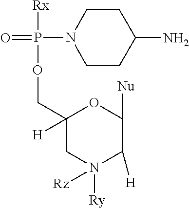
C1([H])(COP(N2CCC(N)CC2)(=O)[Rx])CN([Ry])([Rz])C([H])C([Nu])O1
